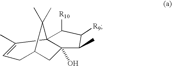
C123C(C)=CCC(CC1(O)C(C)C([R9])C2[R10])C3(C)C
